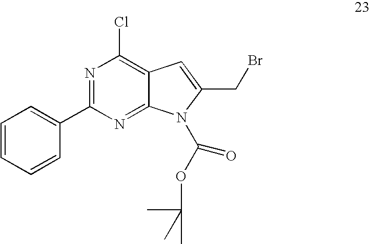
N1=C(C2=CC=CC=C2)N=C2C(=C1Cl)C=C(CBr)N2C(=O)OC(C)(C)C
